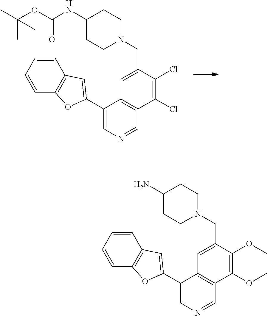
C1(C2=CC3=C(C=CC=C3)O2)=CN=CC2=C1C=C(CN1CCC(NC(OC(C)(C)C)=O)CC1)C(Cl)=C2Cl.C1(C2=CC3=C(C=CC=C3)O2)=CN=CC2=C1C=C(CN1CCC(N)CC1)C(OC)=C2OC
